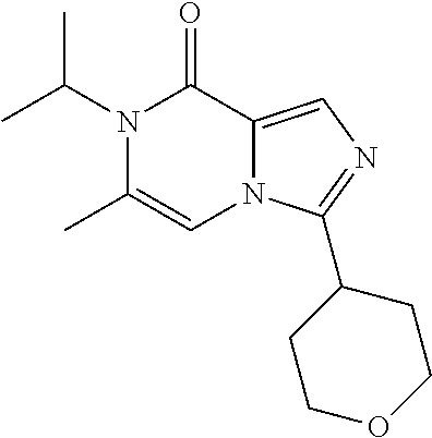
N1(C(C)C)C(C)=CN2C(=CN=C2C2CCOCC2)C1=O
